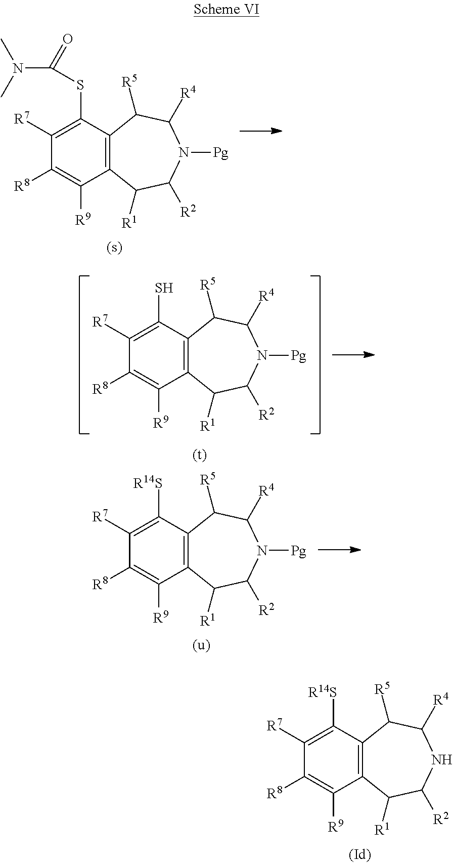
C1([R7])=C(SC(N(C)C)=O)C2=C(C([R9])=C1[R8])C([R1])C([R2])N([Pg])C([R4])C2[R5].C1([R7])=C(S)C2=C(C([R9])=C1[R8])C([R1])C([R2])N([Pg])C([R4])C2[R5].C1([R7])=C([R14S])C2=C(C([R9])=C1[R8])C([R1])C([R2])N([Pg])C([R4])C2[R5].C1([R7])=C([R14S])C2=C(C([R9])=C1[R8])C([R1])C([R2])NC([R4])C2[R5]
